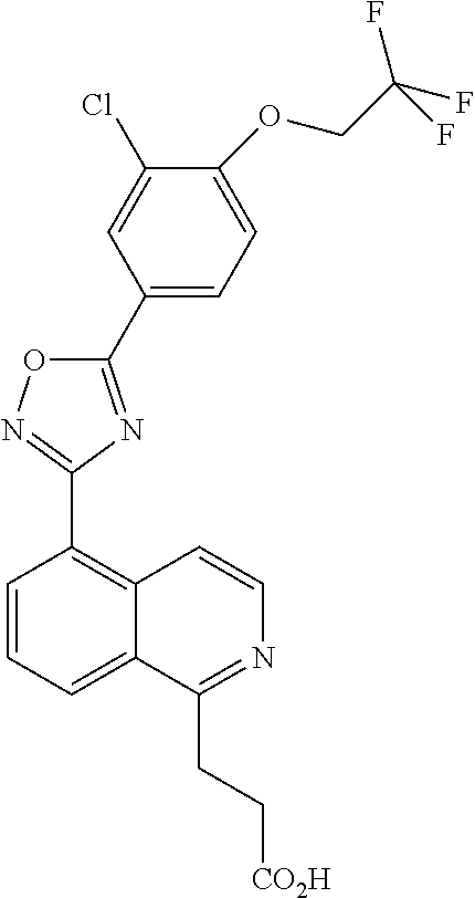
C1=CC=C2C(=C1C1=NOC(C3=CC=C(OCC(F)(F)F)C(Cl)=C3)=N1)C=CN=C2CC[CO2H]
